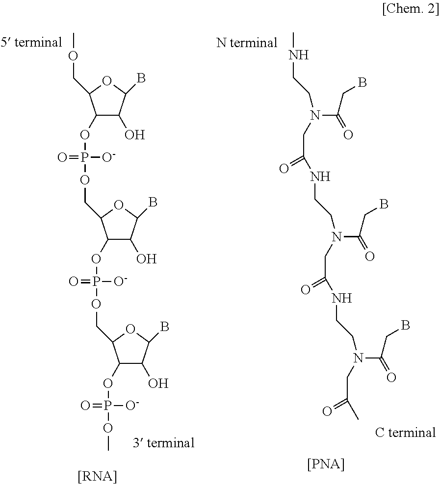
CNCCN(C(=O)CB)CC(=O)NCCN(C(=O)CB)CC(=O)NCCN(C(=O)CB)CC(=O)C.COCC1C(OP(OCC2C(OP([O-])(=O)OCC3C(OP([O-])(=O)OC)C(O)C(B)O3)C(O)C(B)O2)([O-])=O)C(O)C(B)O1
